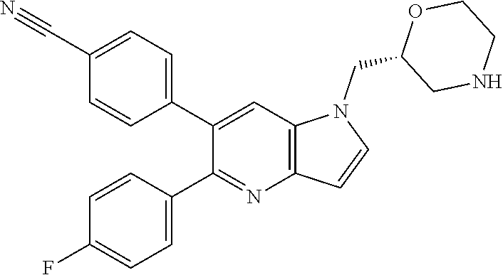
C1=C(C#N)C=CC(C2=CC3=C(N=C2C2=CC=C(F)C=C2)C=CN3CC2CNCCO2)=C1
